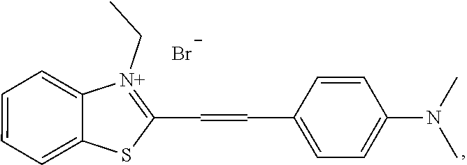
C1=CC=C2C(=C1)[N+](CC)=C(C=CC1=CC=C(N(C)C)C=C1)S2.[Br-]
